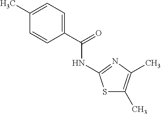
C1(C)=CC=C(C(=O)NC2=NC(C)=C(C)S2)C=C1
